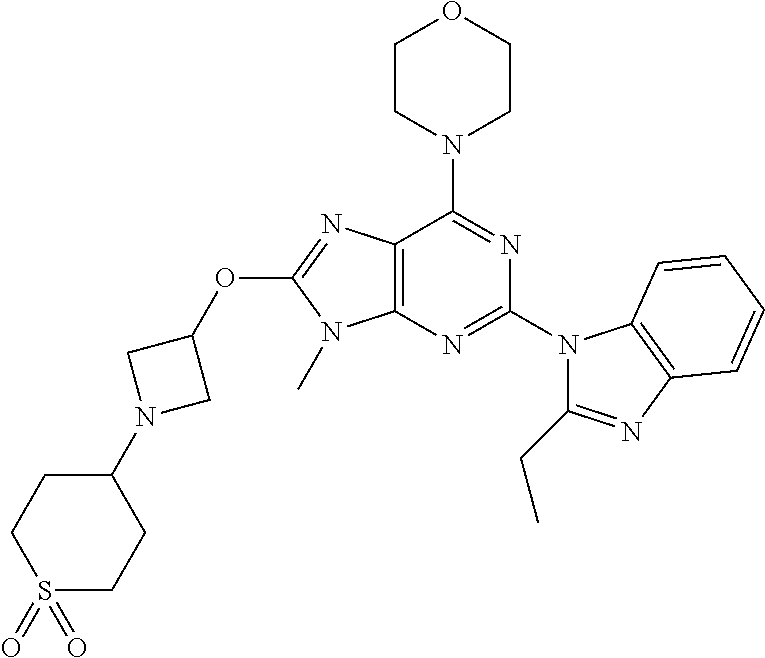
C12=C(N=C(N3C(CC)=NC4=C3C=CC=C4)N=C1N1CCOCC1)N(C)C(OC1CN(C3CCS(=O)(=O)CC3)C1)=N2
